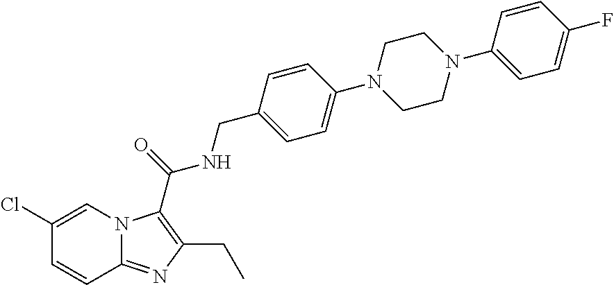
C1(Cl)=CN2C(=NC(CC)=C2C(=O)NCC2=CC=C(N3CCN(C4=CC=C(F)C=C4)CC3)C=C2)C=C1
